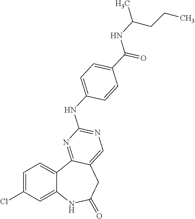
C1=C(Cl)C=C2C(=C1)C1=NC(NC3=CC=C(C(NC(CCC)C)=O)C=C3)=NC=C1CC(=O)N2
